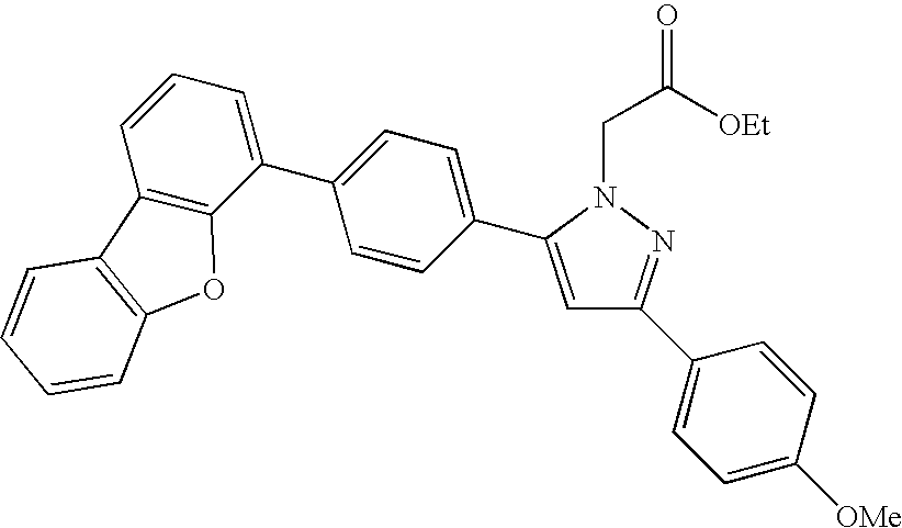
C12=C(C(C3=CC=C(C4=CC(C5=CC=C([OMe])C=C5)=NN4CC([OEt])=O)C=C3)=CC=C1)OC1=C2C=CC=C1
